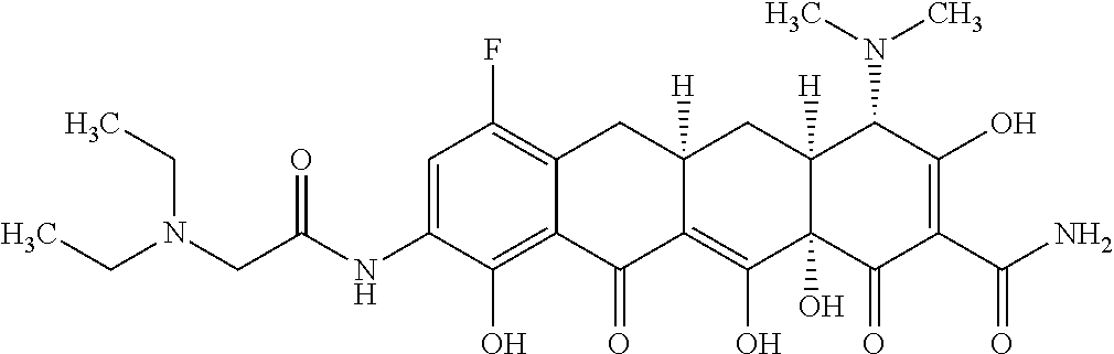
C1=C(NC(CN(CC)CC)=O)C(O)=C2C(=C1F)CC1([H])C(=C(O)C3(O)C([H])(C1)C(N(C)C)C(O)=C(C(N)=O)C3=O)C2=O
